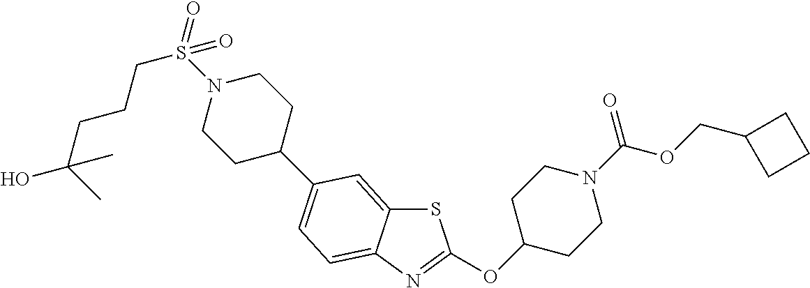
S1C2=CC(C3CCN(S(CCCC(O)(C)C)(=O)=O)CC3)=CC=C2N=C1OC1CCN(C(OCC2CCC2)=O)CC1
